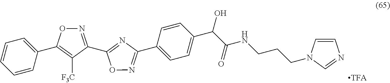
C1=CC=CC(C2=C([F3C])C(C3=NC(C4=CC=C(C(C(NCCCN5C=NC=C5)=O)O)C=C4)=NO3)=NO2)=C1
